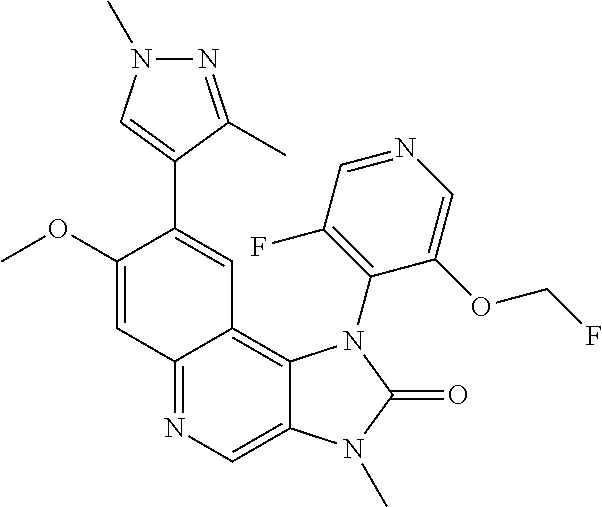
C1(OC)=CC2=NC=C3C(=C2C=C1C1=CN(C)N=C1C)N(C1=C(F)C=NC=C1OCF)C(=O)N3C
